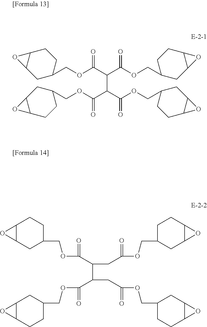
C1CC2C(CC1COC(C(C(OCC1CCC3C(C1)O3)=O)C(C(OCC1CCC3C(C1)O3)=O)C(OCC1CCC3C(C1)O3)=O)=O)O2.C12C(CC(COC(C(C(C(OCC3CC4C(CC3)O4)=O)CC(OCC3CC4C(CC3)O4)=O)CC(OCC3CC4C(CC3)O4)=O)=O)CC1)O2
